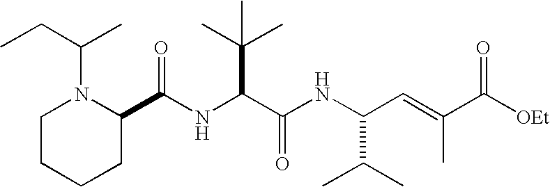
N(C(C(NC(C(C)C)C=C(C)C([OEt])=O)=O)C(C)(C)C)C(C1N(C(CC)C)CCCC1)=O
